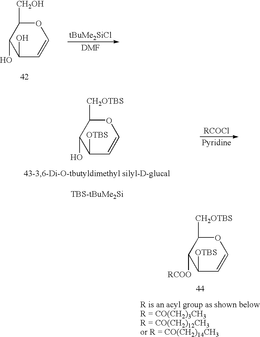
C1(O)C=COC([CH2OH])C1O.C1([OTBS])C=COC([CH2OTBS])C1O.C1([OTBS])C=COC([CH2OTBS])C1[RCOO]
